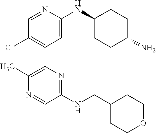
C1=NC(NC2CCC(N)CC2)=CC(C2=C(C)N=CC(NCC3CCOCC3)=N2)=C1Cl
